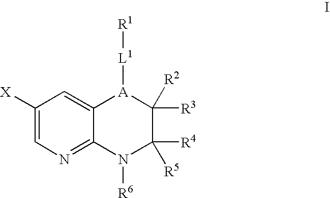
C1([X])=CN=C2C(=C1)[A]([L1][R1])C([R3])([R2])C([R4])([R5])N2[R6]
